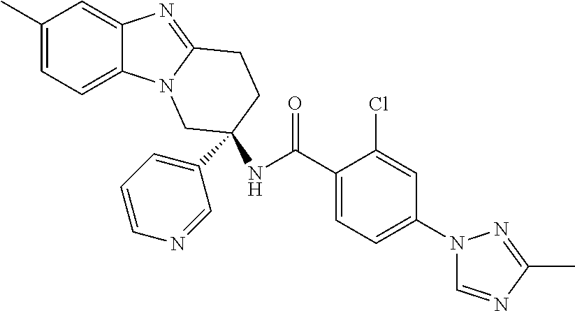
C1(C)=CC=C2C(=C1)N=C1N2CC(C2=CC=CN=C2)(NC(C2=CC=C(N3C=NC(C)=N3)C=C2Cl)=O)CC1
